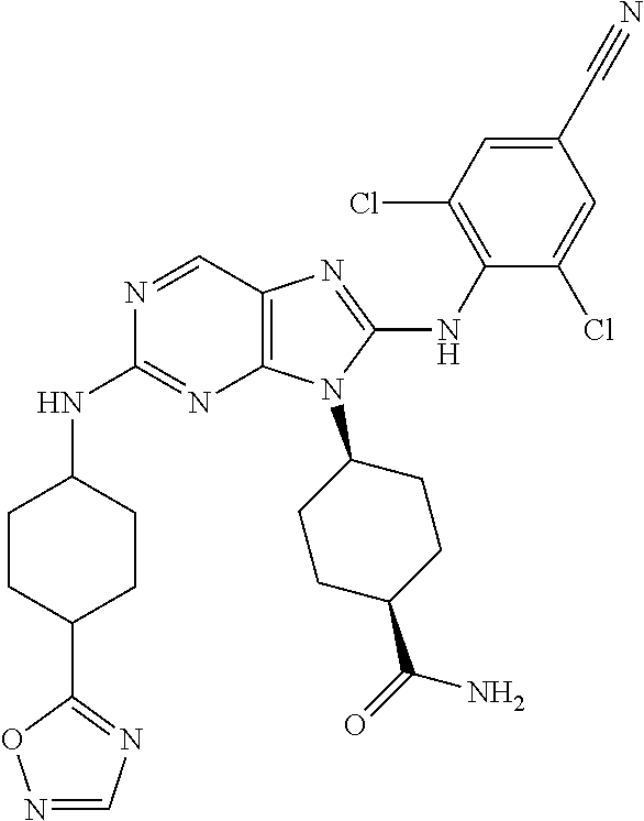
N1=CC2=C(N=C1NC1CCC(C3=NC=NO3)CC1)N(C1CCC(C(=O)N)CC1)C(NC1=C(Cl)C=C(C#N)C=C1Cl)=N2
